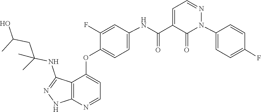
N1(C2=CC=C(F)C=C2)N=CC=C(C(=O)NC2=CC=C(OC3=CC=NC4=C3C(NC(CC(C)O)(C)C)=NN4)C(F)=C2)C1=O
